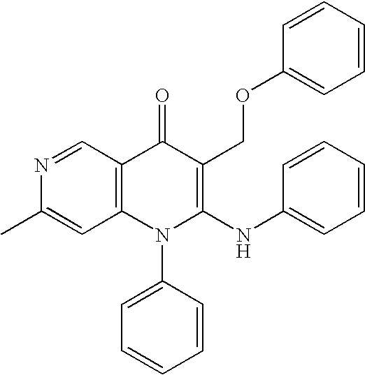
N1=CC2=C(C=C1C)N(C1=CC=CC=C1)C(NC1=CC=CC=C1)=C(COC1=CC=CC=C1)C2=O
